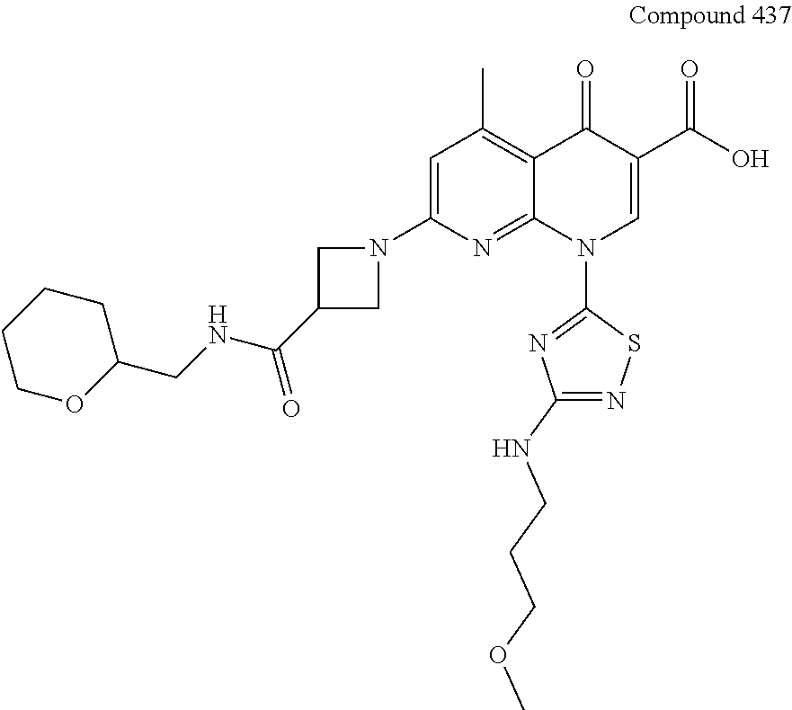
C1=C(N2CC(C(NCC3CCCCO3)=O)C2)N=C2C(=C1C)C(=O)C(C(O)=O)=CN2C1=NC(NCCCOC)=NS1
